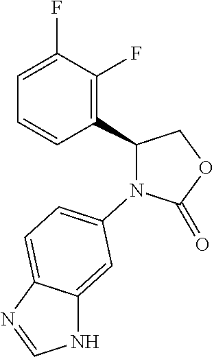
C1(C2=C(F)C(F)=CC=C2)COC(=O)N1C1=CC=C2C(=C1)NC=N2
